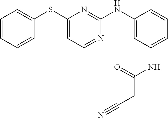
C1(SC2=CC=NC(NC3=CC(NC(=O)CC#N)=CC=C3)=N2)=CC=CC=C1
